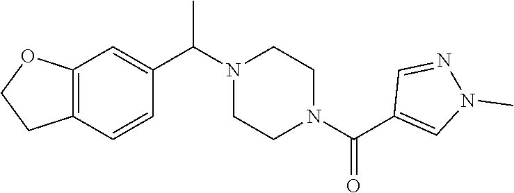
C12=C(C=CC(C(N3CCN(C(C4=CN(C)N=C4)=O)CC3)C)=C1)CCO2
